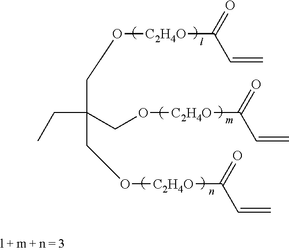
C(C(CO[C2H4O]C(C=C)=O)(CO[C2H4O]C(C=C)=O)CO[C2H4O]C(C=C)=O)C
